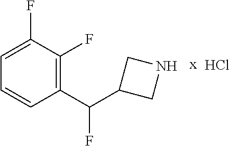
C1(C(F)C2CNC2)=C(F)C(F)=CC=C1.Cl
